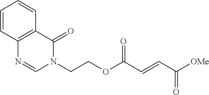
[OMe]C(C=CC(OCCN1C(=O)C2=C(N=C1)C=CC=C2)=O)=O
